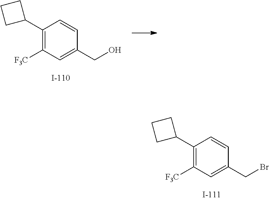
C1(C2CCC2)=C([F3C])C=C(CBr)C=C1.C1(C2CCC2)=C([F3C])C=C(CO)C=C1
